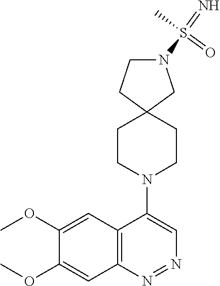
C12=C(N=NC=C1N1CCC3(CC1)CN(S(=N)(C)=O)CC3)C=C(OC)C(OC)=C2
